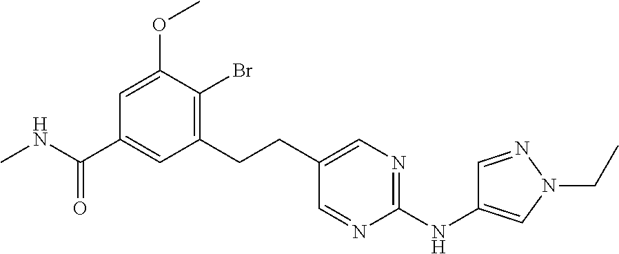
C1=C(OC)C(Br)=C(CCC2=CN=C(NC3=CN(CC)N=C3)N=C2)C=C1C(NC)=O
